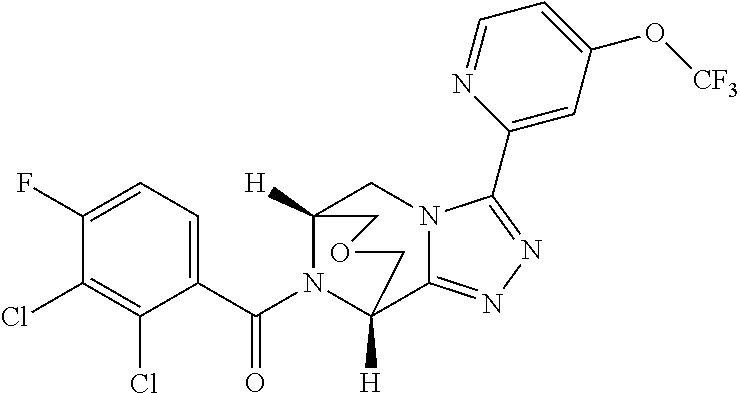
C1(F)=CC=C(C(N2C3([H])C4=NN=C(C5=CC(O[CF3])=CC=N5)N4CC2([H])COC3)=O)C(Cl)=C1Cl
